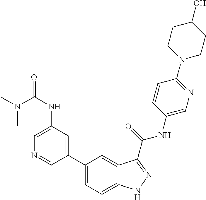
C1(NC(=O)N(C)C)=CN=CC(C2=CC=C3C(=C2)C(C(NC2=CN=C(N4CCC(O)CC4)C=C2)=O)=NN3)=C1
